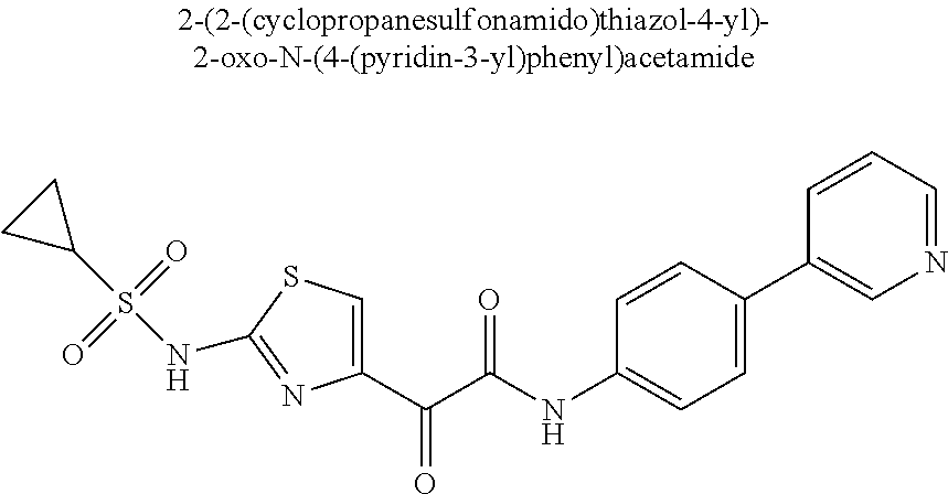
C1(C(C(NC2=CC=C(C3=CN=CC=C3)C=C2)=O)=O)=CSC(NS(C2CC2)(=O)=O)=N1
